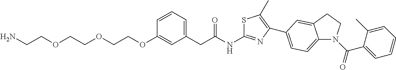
NCCOCCOCCOC1=CC(CC(NC2=NC(C3=CC=C4N(C(C5=CC=CC=C5C)=O)CCC4=C3)=C(C)S2)=O)=CC=C1
